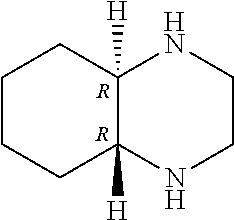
C1CCC2([H])C([H])(C1)NCCN2.[R].[R]
